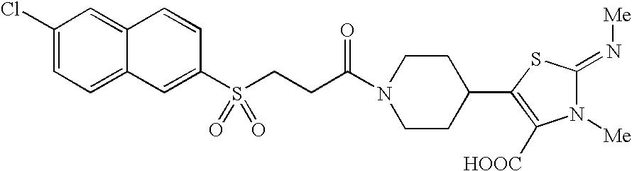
C1(Cl)=CC=C2C(=C1)C=CC(S(=O)(=O)CCC(N1CCC(C3=C([HOOC])N([Me])C(=N[Me])S3)CC1)=O)=C2
